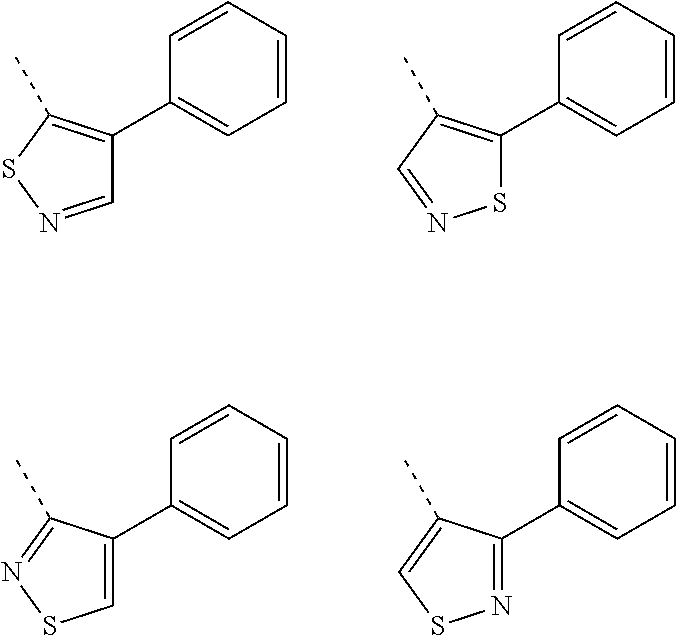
C1=CC=CC(C2=C(C)SN=C2)=C1.C1=CC=CC(C2=C(C)C=NS2)=C1.C1=CC=CC(C2=CSN=C2C)=C1.C1=CC=CC(C2=NSC=C2C)=C1
